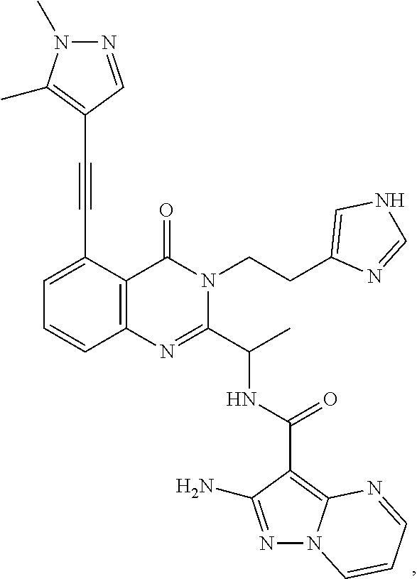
C1(C#CC2=C(C)N(C)N=C2)=CC=CC2=C1C(=O)N(CCC1=CNC=N1)C(C(C)NC(=O)C1=C3N(N=C1N)C=CC=N3)=N2
